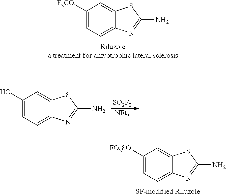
C1([F3CO])=CC=C2C(=C1)SC(N)=N2.C1([FO2SO])=CC=C2C(=C1)SC(N)=N2.[SO2F2].[NEt3].C1(O)=CC=C2C(=C1)SC(N)=N2
